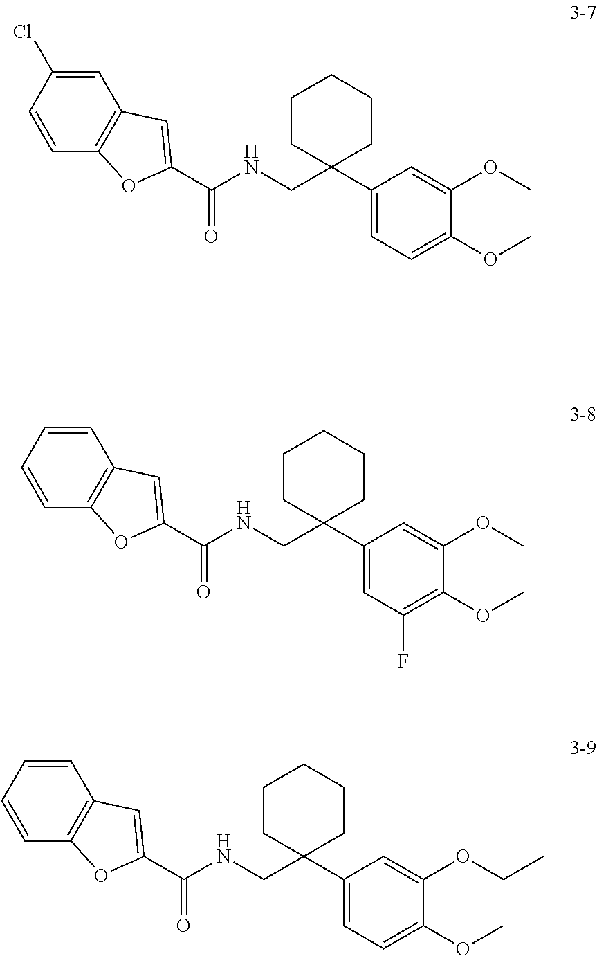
C1=C(Cl)C=CC2=C1C=C(C(NCC1(C3=CC=C(OC)C(OC)=C3)CCCCC1)=O)O2.C1=CC=CC2=C1C=C(C(NCC1(C3=CC(F)=C(OC)C(OC)=C3)CCCCC1)=O)O2.C1=CC=CC2=C1C=C(C(NCC1(C3=CC=C(OC)C(OCC)=C3)CCCCC1)=O)O2
